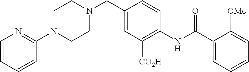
N1(CC2=CC([CO2H])=C(NC(C3=CC=CC=C3[OMe])=O)C=C2)CCN(C2=NC=CC=C2)CC1
